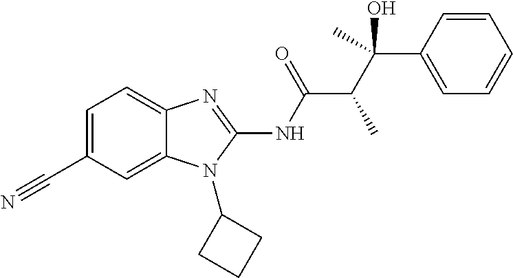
C1=C(C#N)C=C2C(=C1)N=C(NC(C(C(C1=CC=CC=C1)(O)C)C)=O)N2C1CCC1
